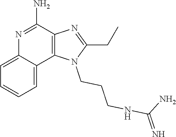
N1=C(N)C2=C(C3=CC=CC=C13)N(CCCNC(N)=N)C(CC)=N2
